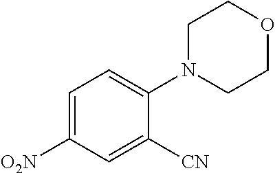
C1=C([O2N])C=C([CN])C(N2CCOCC2)=C1
